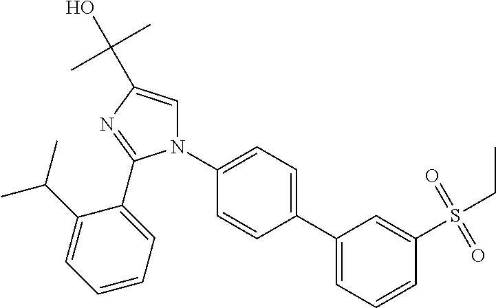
C1(C2=CC=C(N3C=C(C(C)(C)O)N=C3C3=CC=CC=C3C(C)C)C=C2)=CC=CC(S(=O)(=O)CC)=C1
